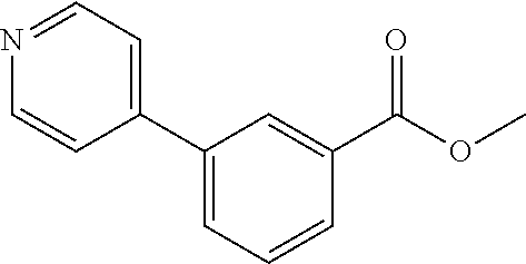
C1(C2=CC=NC=C2)=CC=CC(C(=O)OC)=C1
